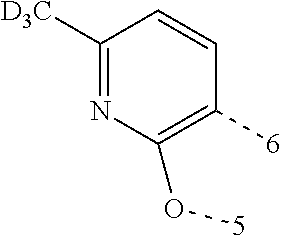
C1([D3C])=NC(O[5])=C([6])C=C1
